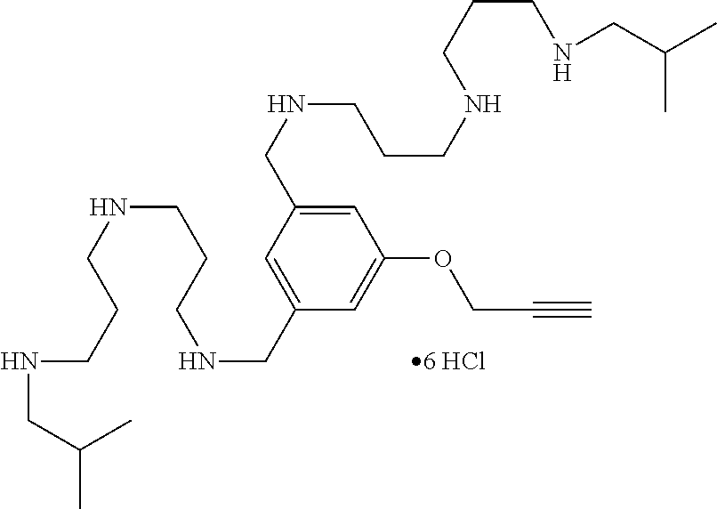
C1=C(CNCCCNCCCNCC(C)C)C=C(CNCCCNCCCNCC(C)C)C=C1OCC#C
